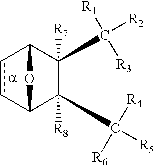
c1cC2C([R8])(C([R4])([R6])[R5])C([R7])(C([R1])([R3])[R2])C1O2
